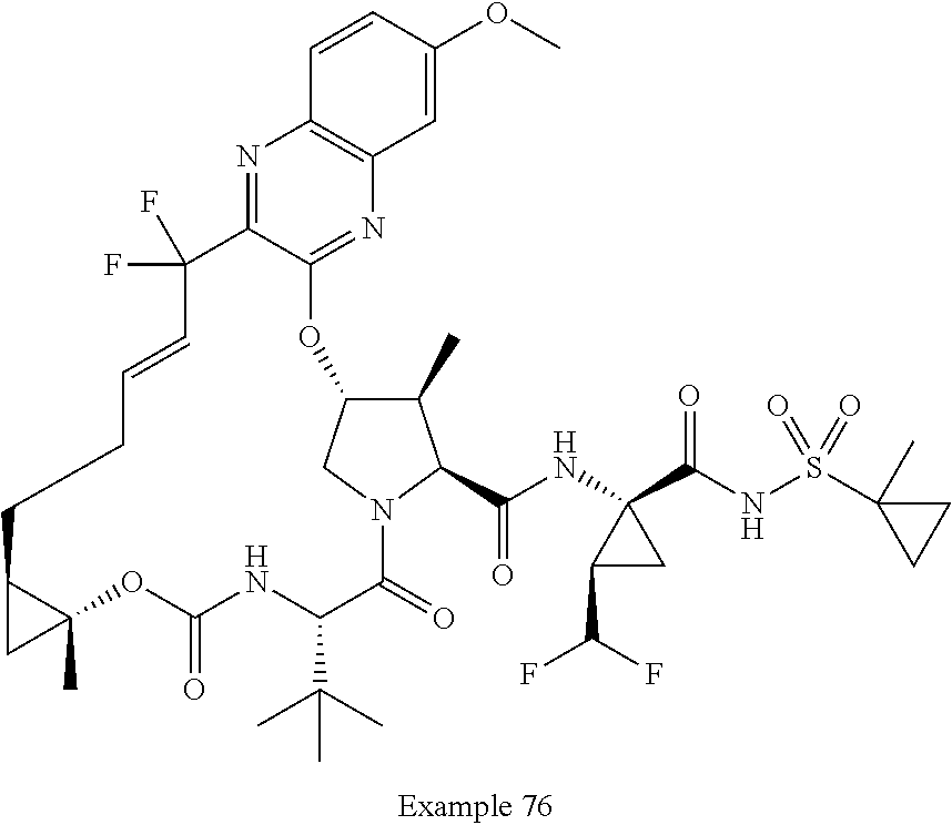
N1=C2C(=NC3=C1C=CC(OC)=C3)OC1C(C)C(C(NC3(C(NS(=O)(=O)C4(C)CC4)=O)C(C(F)F)C3)=O)N(C1)C(=O)C(C(C)(C)C)NC(=O)OC1(C)C(C1)CCC=CC2(F)F
